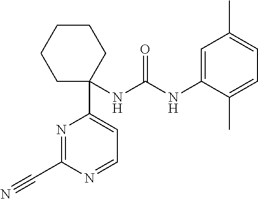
O=C(NC1=CC(C)=CC=C1C)NC1(C2=CC=NC(C#N)=N2)CCCCC1
